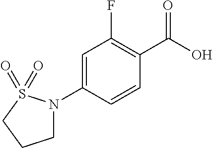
C1=C(N2CCCS2(=O)=O)C=CC(C(O)=O)=C1F
